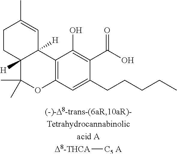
C12=C(C=C(CCCCC)C(C(O)=O)=C1O)OC(C)(C)C1([H])C2([H])C=C(C)CC1.[D8-THCA][C5 A]
